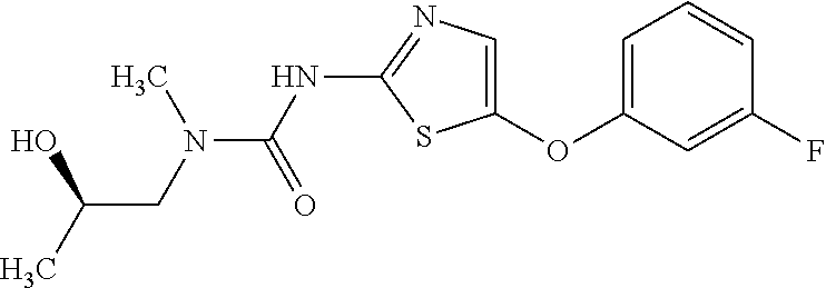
C1=C(OC2=CN=C(NC(=O)N(CC(C)O)C)S2)C=C(F)C=C1
